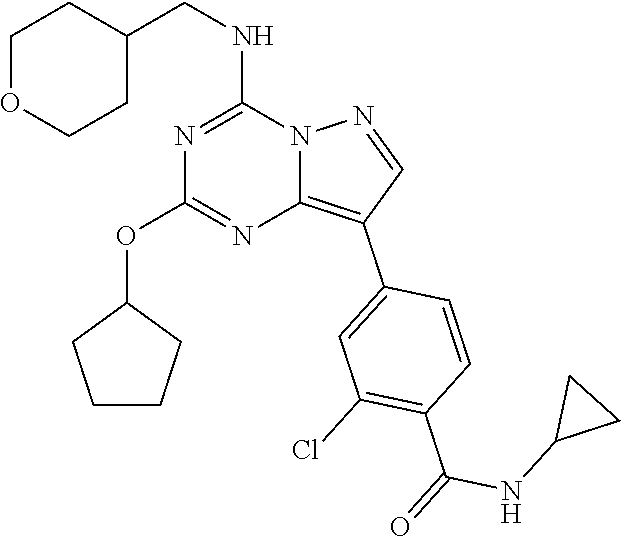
C1(CNC2=NC(OC3CCCC3)=NC3=C(C4=CC(Cl)=C(C(=O)NC5CC5)C=C4)C=NN23)CCOCC1
